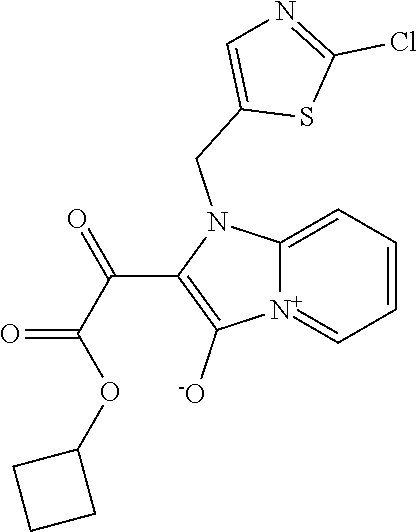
[N+]12=CC=CC=C1N(CC1=CN=C(Cl)S1)C(C(C(OC1CCC1)=O)=O)=C2[-O]
